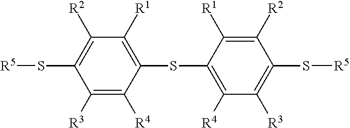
C1([R3])=C([R4])C(SC2=C([R4])C([R3])=C(S[R5])C([R2])=C2[R1])=C([R1])C([R2])=C1S[R5]
